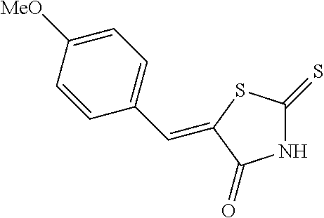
N1C(=S)SC(=CC2=CC=C([MeO])C=C2)C1=O
